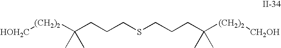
C(CSCCCC(C)(C)[(CH2)2][HOH2C])CC(C)(C)[(CH2)2][CH2OH]
